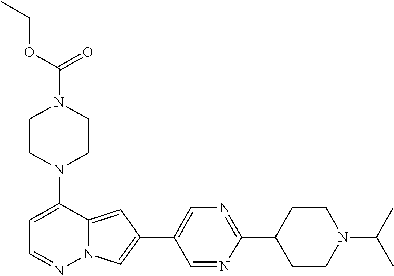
N1(C2=CC=NN3C2=CC(C2=CN=C(C4CCN(C(C)C)CC4)N=C2)=C3)CCN(C(=O)OCC)CC1
